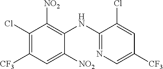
C1(Cl)=C([CF3])C=C([NO2])C(NC2=NC=C([CF3])C=C2Cl)=C1[NO2]
